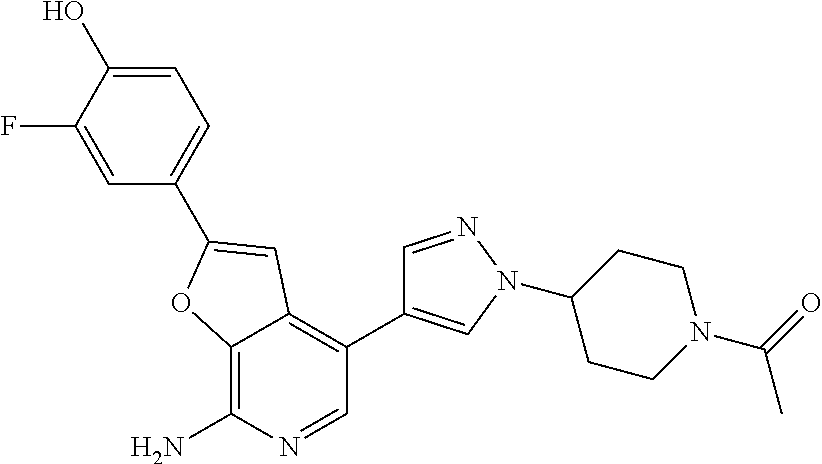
C12=C(N)N=CC(C3=CN(C4CCN(C(C)=O)CC4)N=C3)=C1C=C(C1=CC=C(O)C(F)=C1)O2
